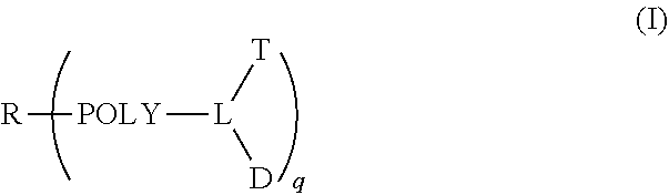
[R][POLY][L]([D])[T]
